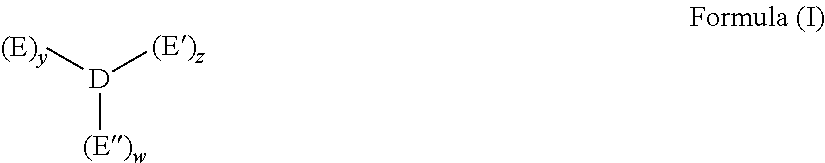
[(E)w][D]([(E)y])[(E)z]
